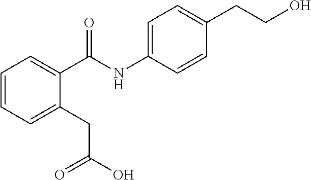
C1=C(CC(O)=O)C(C(=O)NC2=CC=C(CCO)C=C2)=CC=C1
